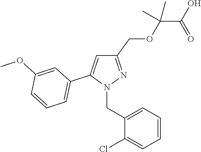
C1(COC(C(O)=O)(C)C)=NN(CC2=CC=CC=C2Cl)C(C2=CC=CC(OC)=C2)=C1
